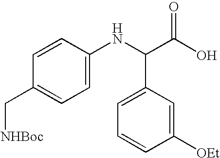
C1=C(NC(C(O)=O)C2=CC=CC([OEt])=C2)C=CC(C[NHBoc])=C1
